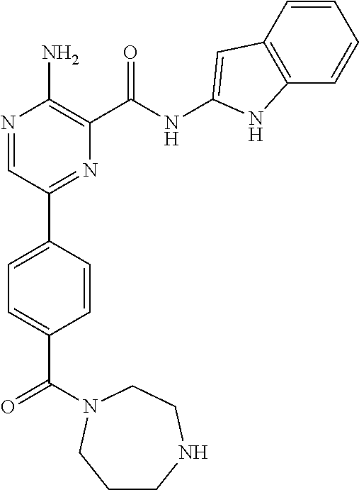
N1=CC(C2=CC=C(C(=O)N3CCNCCC3)C=C2)=NC(C(NC2=CC3=C(C=CC=C3)N2)=O)=C1N
